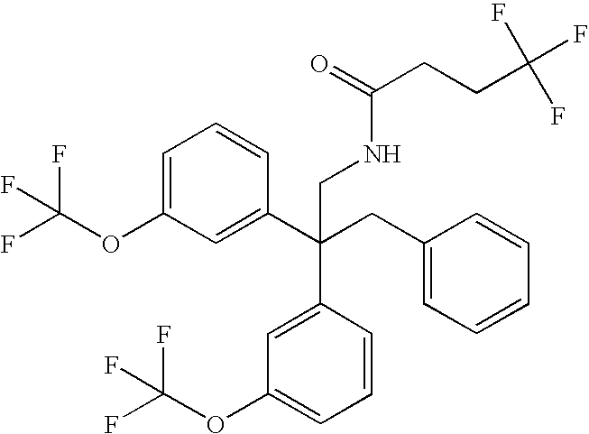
C1=C(OC(F)(F)F)C=C(C(CC2=CC=CC=C2)(C2=CC(OC(F)(F)F)=CC=C2)CNC(CCC(F)(F)F)=O)C=C1
